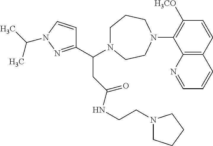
C1(C(CC(NCCN2CCCC2)=O)N2CCCN(C3=C([H3CO])C=CC4=C3N=CC=C4)CC2)=NN(C(C)C)C=C1
